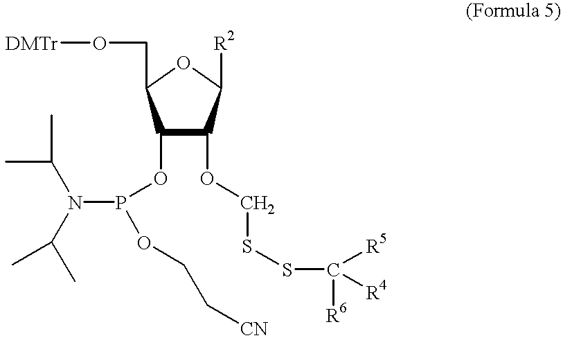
C1(OP(OCC[CN])N(C(C)C)C(C)C)C(OCSSC([R6])([R5])[R4])C([R2])OC1CO[DMTr]
